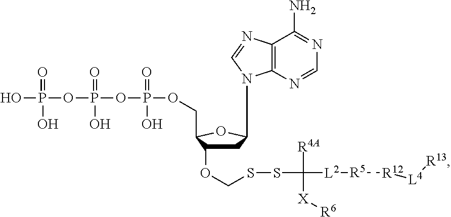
C1C(OCSSC([L2][R5][R12][L4][R13])([R4A])[X][R6])C(COP(OP(OP(O)(=O)O)(=O)O)(=O)O)OC1N1C2=C(C(N)=NC=N2)N=C1
